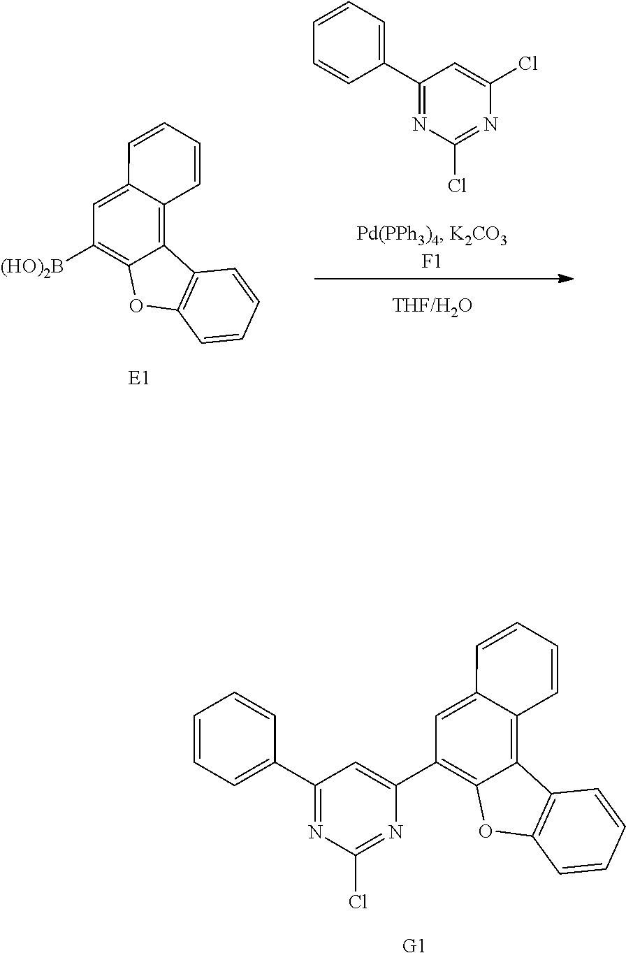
C1(Cl)=CC(C2=CC=CC=C2)=NC(Cl)=N1.[E1].C12=C3C(=CC([(HO)2B])=C1OC1=C2C=CC=C1)C=CC=C3.[G1].C12=C3C(=CC(C4=CC(C5=CC=CC=C5)=NC(Cl)=N4)=C1OC1=C2C=CC=C1)C=CC=C3
